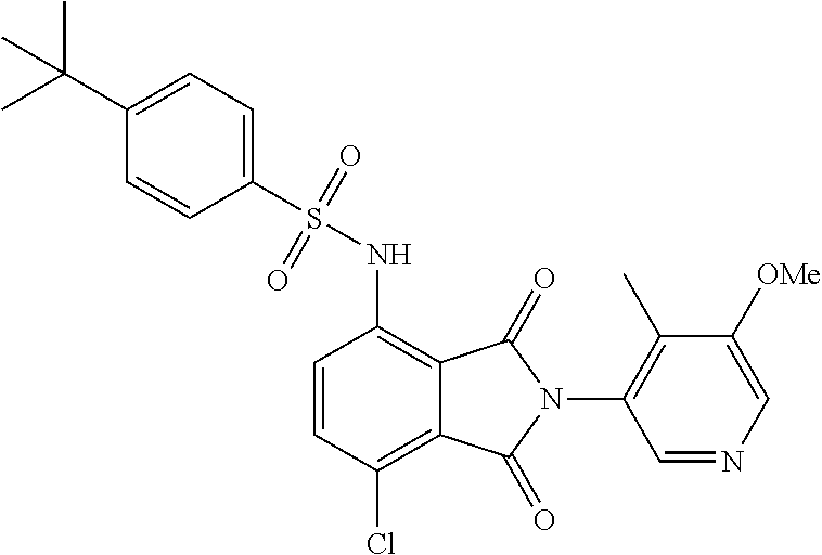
C1(S(NC2=C3C(=C(Cl)C=C2)C(=O)N(C2=C(C)C([OMe])=CN=C2)C3=O)(=O)=O)=CC=C(C(C)(C)C)C=C1
